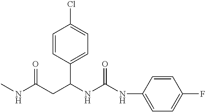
CNC(CC(C1=CC=C(Cl)C=C1)NC(=O)NC1=CC=C(F)C=C1)=O
